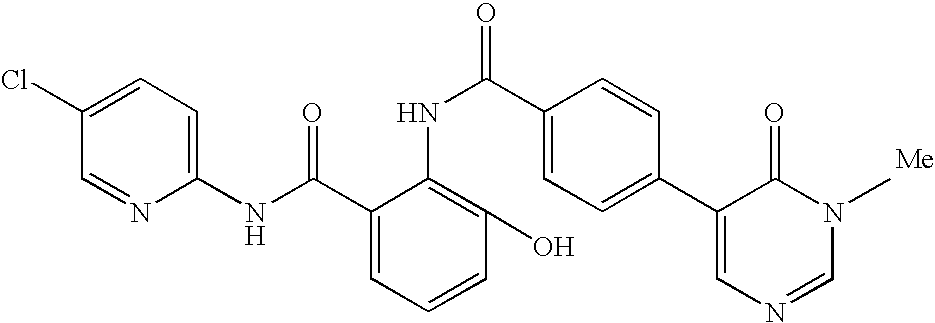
C1(NC(=O)C2=CC=CC(O)=C2NC(=O)C2=CC=C(C3=CN=CN(C)C3=O)C=C2)=CC=C(Cl)C=N1
